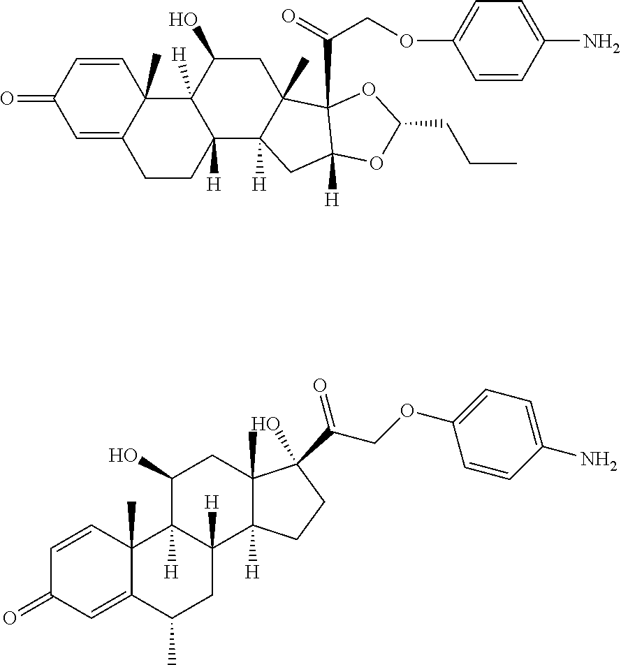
C1=C2C(C)(C=CC1=O)C1([H])C([H])(CC2)C2([H])C(C)(CC1O)C1(C(=O)COC3=CC=C(N)C=C3)C([H])(C2)OC(CCC)O1.C1=CC2(C)C(=CC1=O)C(C)CC1([H])C2([H])C(O)CC2(C)C1([H])CCC2(C(COC1=CC=C(N)C=C1)=O)O
